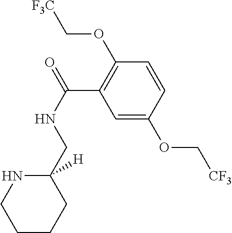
C1(CNC(=O)C2=C(OC[F3C])C=CC(OC[CF3])=C2)([H])NCCCC1
